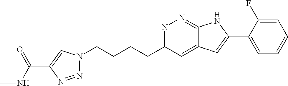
N1=C(CCCCN2N=NC(C(NC)=O)=C2)C=C2C(=N1)NC(C1=CC=CC=C1F)=C2
